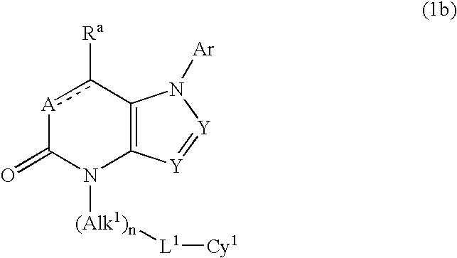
[A]1c([Ra])C2=C(N([(Alk1)n][L1][Cy1])C1=O)[Y]=[Y]N2[Ar]
